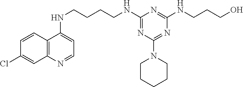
C12=C(N=CC=C1NCCCCNC1=NC(N3CCCCC3)=NC(NCCCO)=N1)C=C(Cl)C=C2
